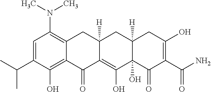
CC(C1=CC(N(C)C)=C2C(=C1O)C(=O)C1=C(O)C3(O)C([H])(CC1([H])C2)CC(O)=C(C(N)=O)C3=O)C
